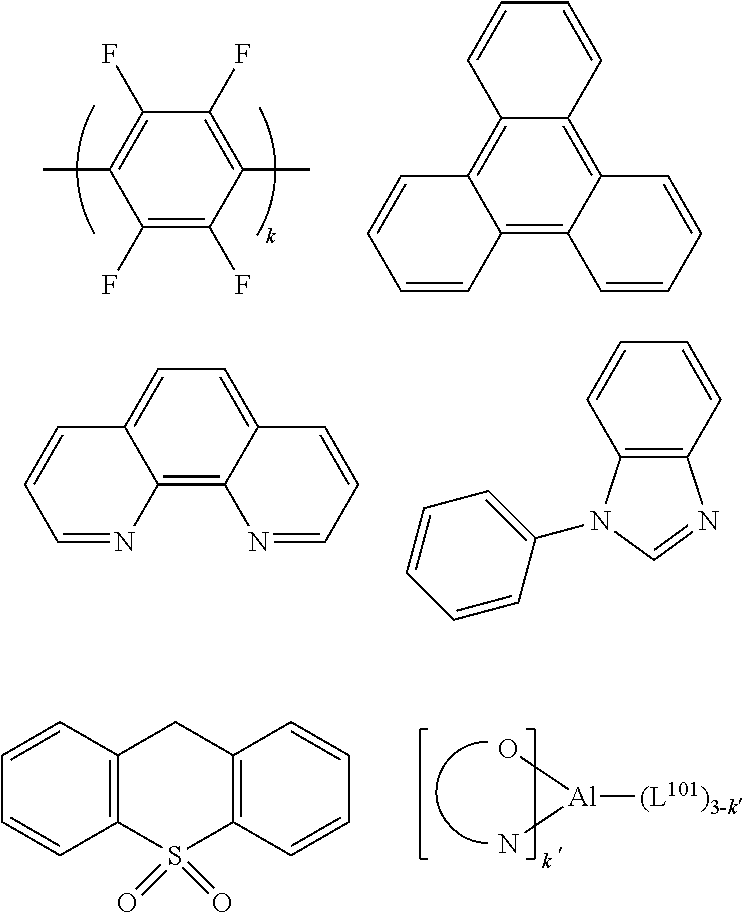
C1(F)=C(F)C(C)=C(F)C(F)=C1C.C12=C3C(=C4C(=C1C=CC=C2)C=CC=C4)C=CC=C3.C12=C3C(=CC=C1C=CC=N2)C=CC=N3.C12=C(C=CC=C1)N=CN2C1=CC=CC=C1.C12=C(C=CC=C1)CC1=C(S2(=O)=O)C=CC=C1.O[Al](N)[(L101)3-k]
